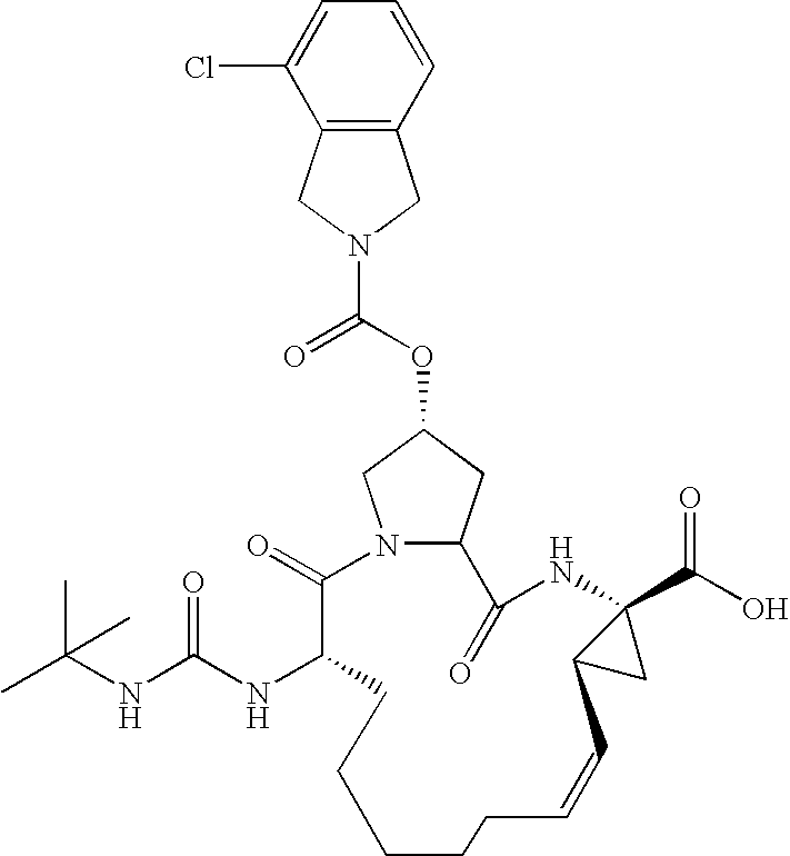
N12CC(OC(N3CC4=C(C3)C(Cl)=CC=C4)=O)CC1C(=O)NC1(C(O)=O)C(C1)C=CCCCCCC(NC(NC(C)(C)C)=O)C2=O
